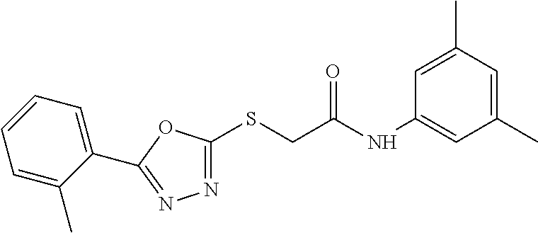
N1=C(SCC(NC2=CC(C)=CC(C)=C2)=O)OC(C2=CC=CC=C2C)=N1
